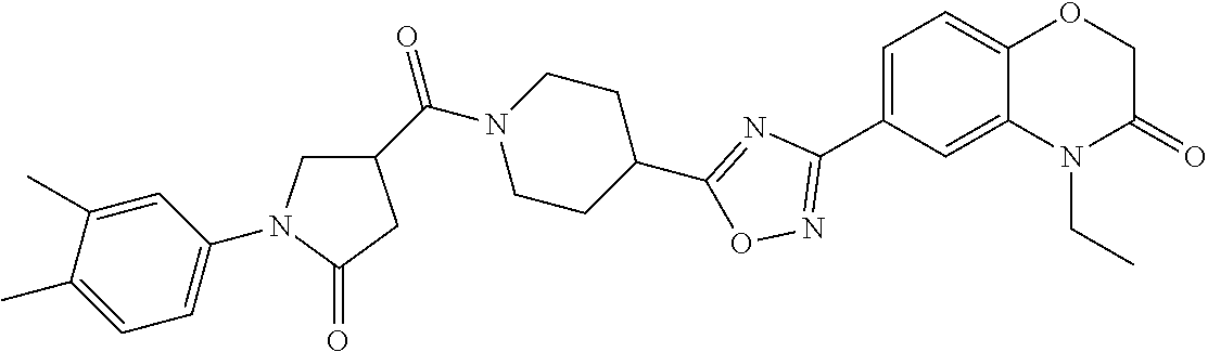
C12=CC=C(C3=NOC(C4CCN(C(C5CN(C6=CC=C(C)C(C)=C6)C(=O)C5)=O)CC4)=N3)C=C1N(CC)C(=O)CO2
